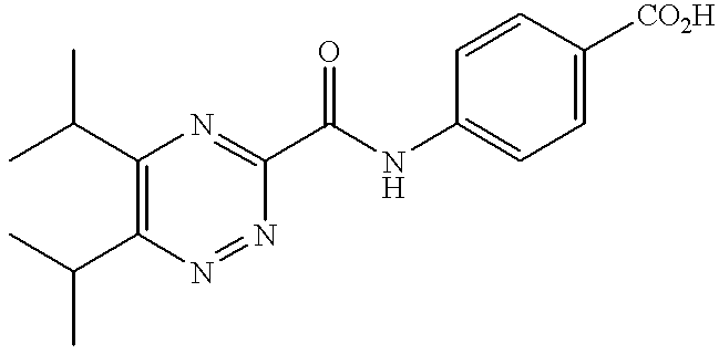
C1(C(C)C)=C(C(C)C)N=NC(C(NC2=CC=C([CO2H])C=C2)=O)=N1
